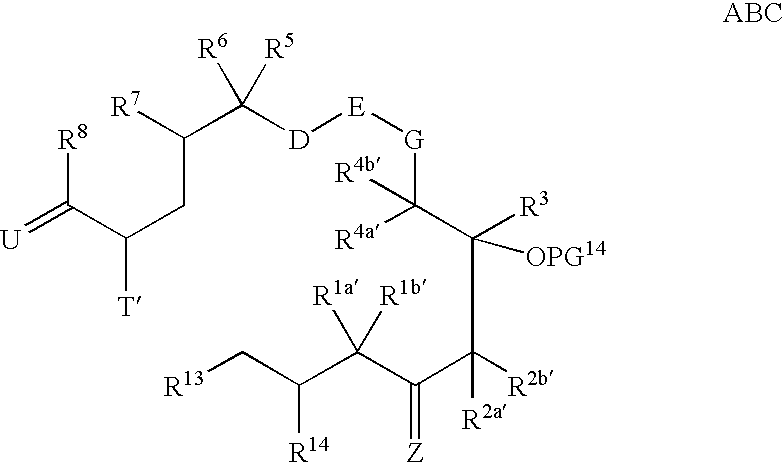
[U]=C(C(CC(C([D][E][G]C(C([R3])([OPG14])C([R2b])(C(C(C(C[R13])[R14])([R1a])[R1b])=[Z])[R2a])([R4a])[R4b])([R5])[R6])[R7])[T])[R8]
